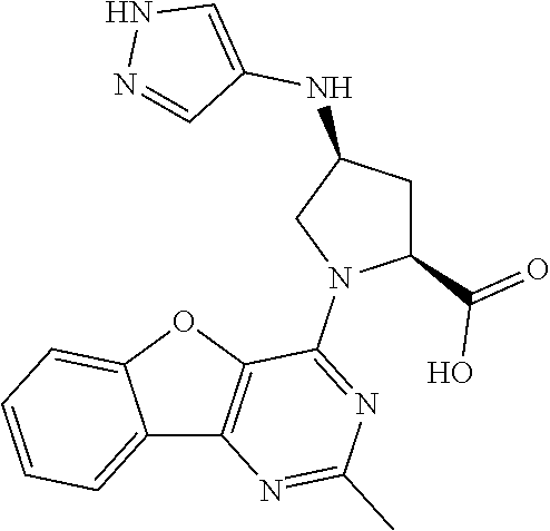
C12=CC=CC=C1OC1=C2N=C(C)N=C1N1C(C(=O)O)CC(NC2=CNN=C2)C1
